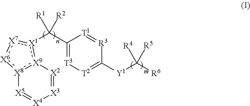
[X8]12:[X9](:[X1](C(C3=[T3][T2]=C([Y1]C([R6])([R4])[R5])[R3]=[T1]3)([R1])[R2]):[X7]:[X6]:1)[X2]=[X3][X4]=[X5]2
